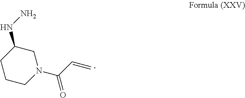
C1N(C(C=C)=O)CCCC1NN
